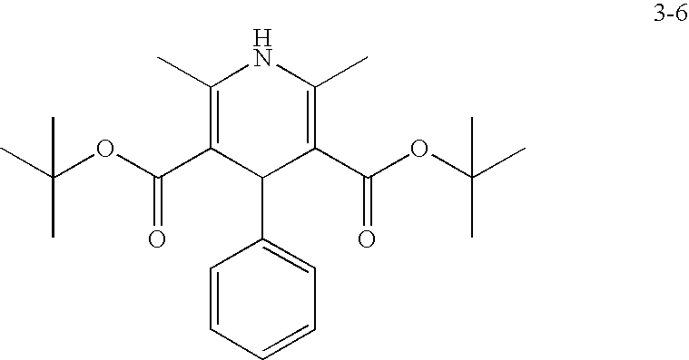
C1(C)=C(C(OC(C)(C)C)=O)C(C2=CC=CC=C2)C(C(OC(C)(C)C)=O)=C(C)N1
